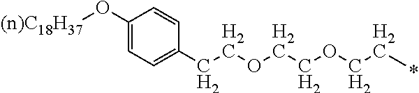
C1(O[(n)C18H37])=CC=C(CCOCCOCCC)C=C1
